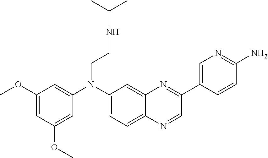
C1=C(N(C2=CC=C3C(=C2)N=C(C2=CN=C(N)C=C2)C=N3)CCNC(C)C)C=C(OC)C=C1OC
